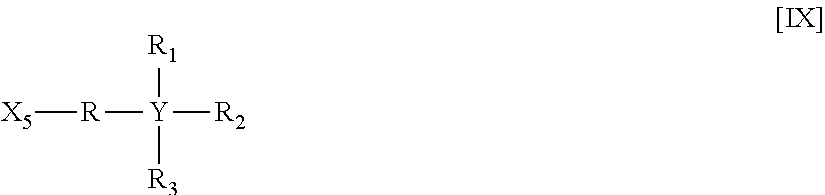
[X5][R][Y]([R2])([R1])[R3]
